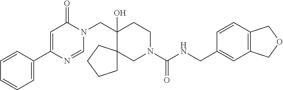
C1(C2=CC=CC=C2)=CC(=O)N(CC2(O)CCN(C(=O)NCC3=CC4=C(C=C3)COC4)CC23CCCC3)C=N1
